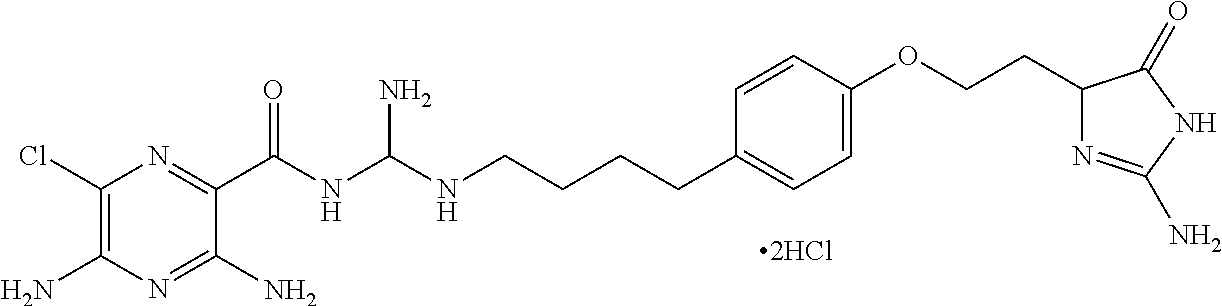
C1(Cl)=C(N)N=C(N)C(C(NC(NCCCCC2=CC=C(OCCC3N=C(N)NC3=O)C=C2)N)=O)=N1
